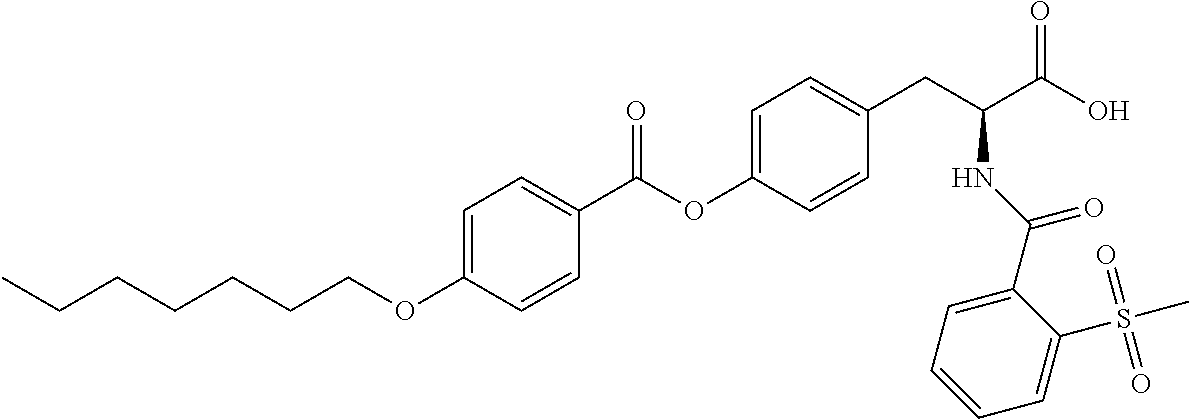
C1=C(OCCCCCCC)C=CC(C(OC2=CC=C(CC(C(O)=O)NC(C3=CC=CC=C3S(C)(=O)=O)=O)C=C2)=O)=C1
